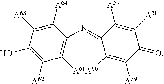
N1=C2C([A57])=C([A58])C(=O)C([A59])=C2[A61A60]C2=C1C([A64])=C([A63])C(O)=C2[A62]
